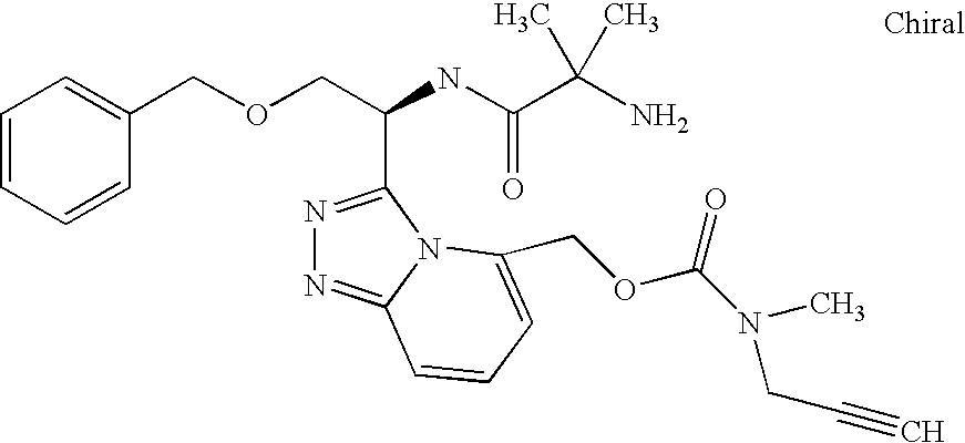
C(OCC(C1=NN=C2N1C(COC(N(C)CC#C)=O)=CC=C2)NC(=O)C(C)(N)C)C1=CC=CC=C1
